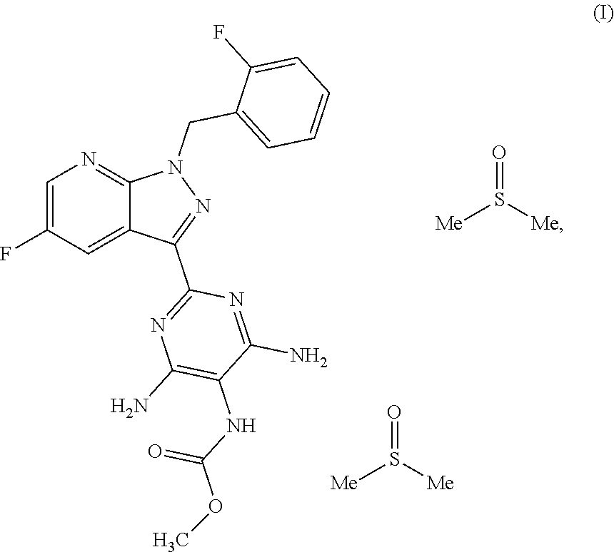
C1=C(F)C=C2C(=N1)N(CC1=CC=CC=C1F)N=C2C1=NC(N)=C(NC(=O)OC)C(N)=N1.[Me]S(=O)[Me].[Me]S(=O)[Me]
